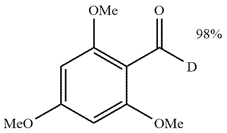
C1(C([D])=O)=C([OMe])C=C([OMe])C=C1[OMe]
